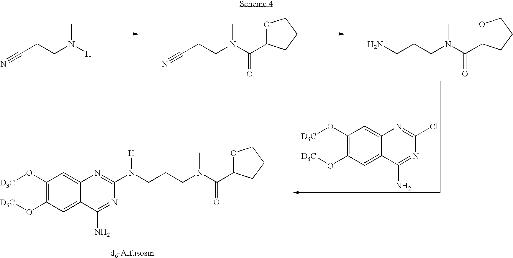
C1(O[D3C])=C(O[D3C])C=C2C(=C1)N=C(N(CCCN(C(C1OCCC1)=O)C)[H])N=C2N.C1(O[D3C])=C(O[D3C])C=C2C(=C1)N=C(Cl)N=C2N.NCCCN(C(C1OCCC1)=O)C.N#CCCN(C(C1OCCC1)=O)C.N#CCCN([H])C
